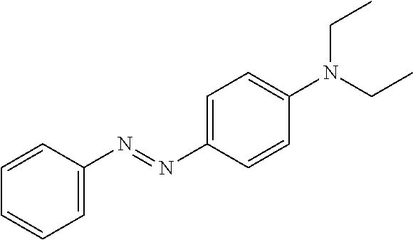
C1=CC(N=NC2=CC=C(N(CC)CC)C=C2)=CC=C1
